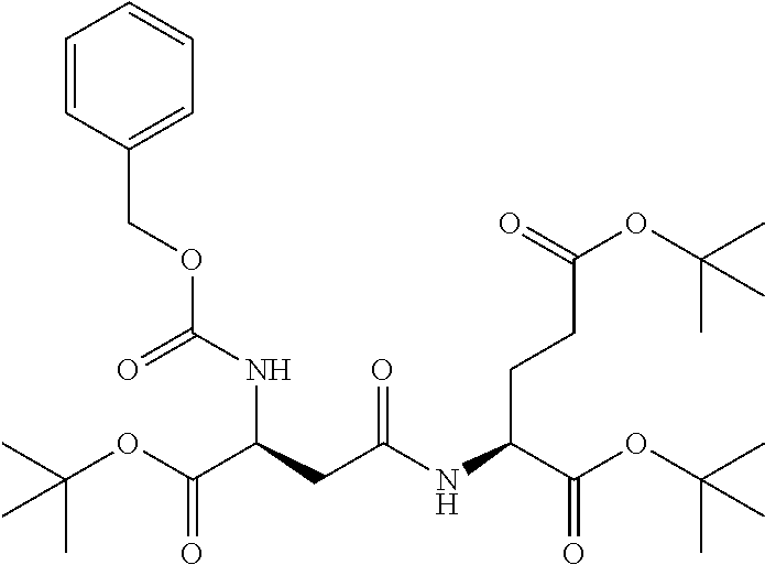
C(C(C(OC(C)(C)C)=O)NC(=O)CC(NC(OCC1=CC=CC=C1)=O)C(=O)OC(C)(C)C)CC(=O)OC(C)(C)C
